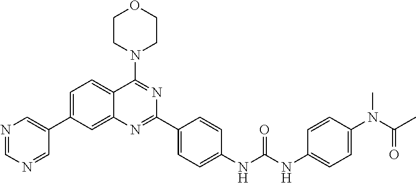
N1=CN=CC(C2=CC=C3C(=C2)N=C(C2=CC=C(NC(NC4=CC=C(N(C(C)=O)C)C=C4)=O)C=C2)N=C3N2CCOCC2)=C1
